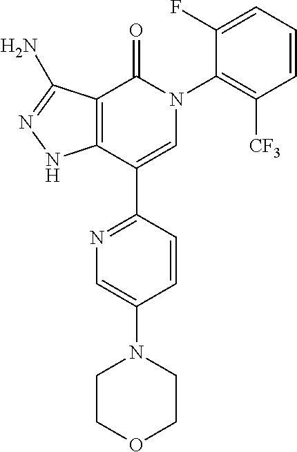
C12=C(C(C3=NC=C(N4CCOCC4)C=C3)=CN(C3=C([CF3])C=CC=C3F)C1=O)NN=C2N
